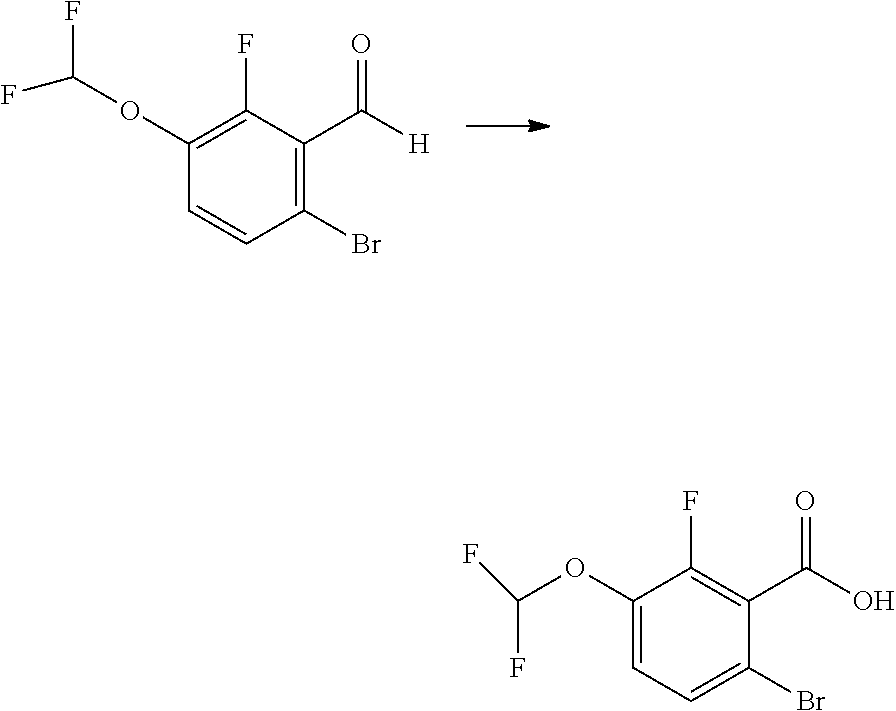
C1(OC(F)F)=C(F)C(C(=O)[H])=C(Br)C=C1.C1(OC(F)F)=CC=C(Br)C(C(=O)O)=C1F
